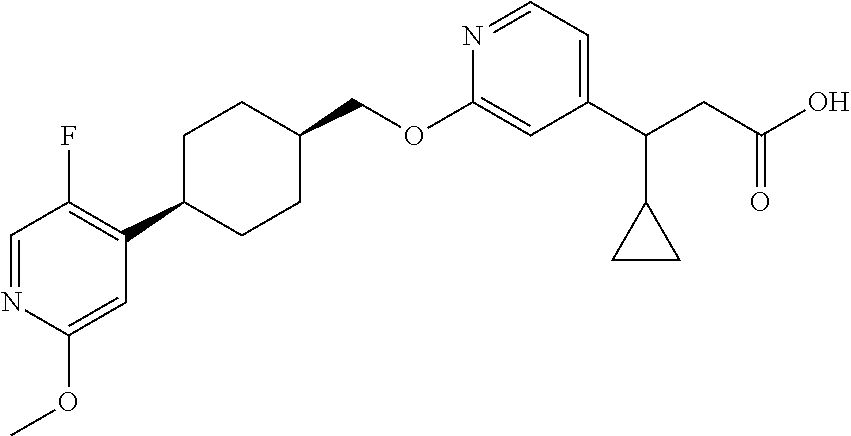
C1=NC(OC)=CC(C2CCC(COC3=CC(C(CC(O)=O)C4CC4)=CC=N3)CC2)=C1F
